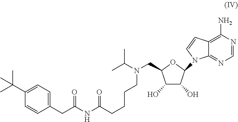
N(C(C)C)(CC1C(O)C(O)C(N2C3=NC=NC(N)=C3C=C2)O1)CCCCC(NC(CC1=CC=C(C(C)(C)C)C=C1)=O)=O
